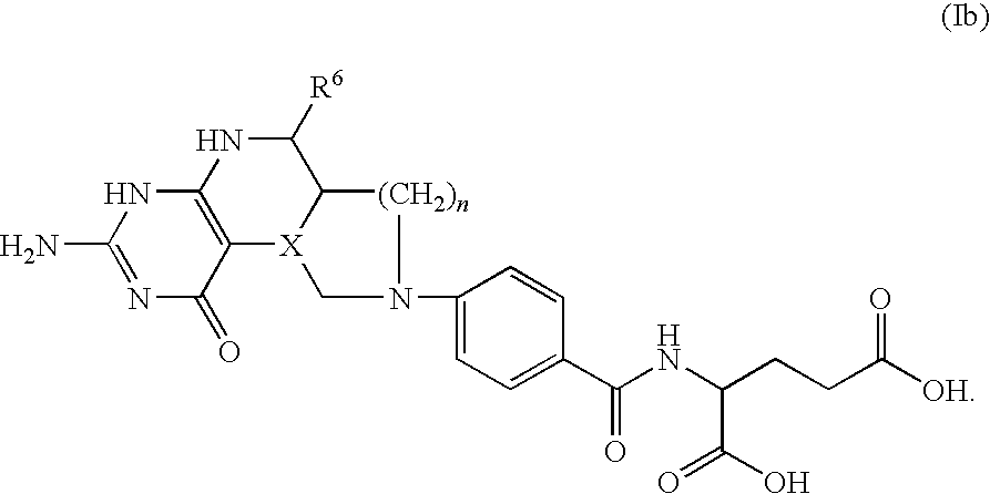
C12=C(C(=O)N=C(N)N1)[X]1C(C([R6])N2)[(CH2)n]N(C2=CC=C(C(=O)NC(C(=O)O)CCC([OH])=O)C=C2)C1
